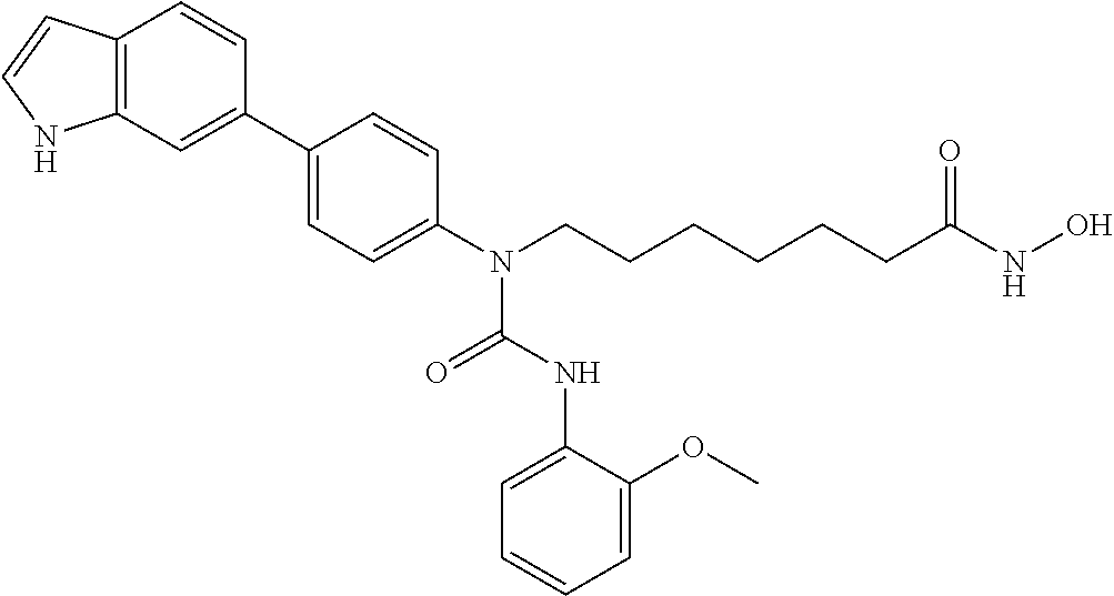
C1(C2=CC3=C(C=C2)C=CN3)=CC=C(N(CCCCCCC(NO)=O)C(=O)NC2=CC=CC=C2OC)C=C1
